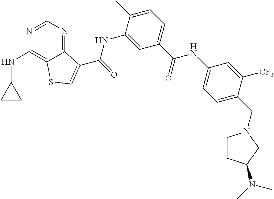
C1=NC(NC2CC2)=C2C(=N1)C(C(NC1=CC(C(NC3=CC=C(CN4CCC(N(C)C)C4)C([CF3])=C3)=O)=CC=C1C)=O)=CS2
